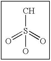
S(C)(O)(=O)=O
